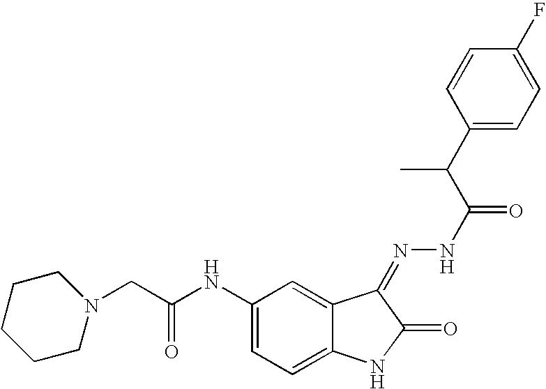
C1(NC(CN2CCCCC2)=O)=CC=C2C(=C1)C(=NNC(C(C)C1=CC=C(F)C=C1)=O)C(=O)N2
